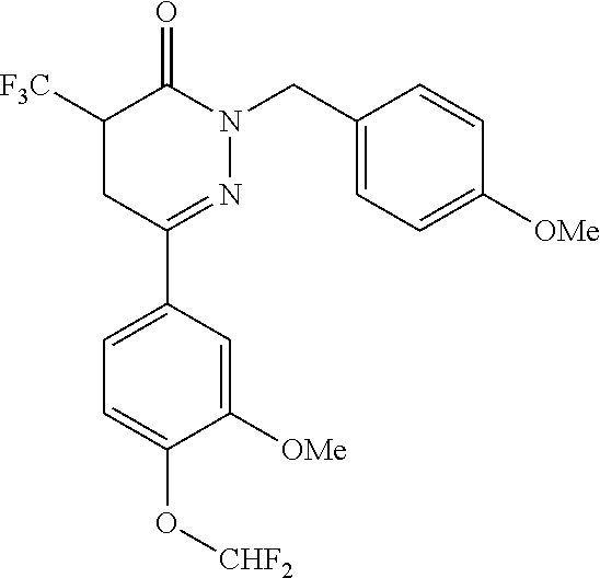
C1([F3C])CC(C2=CC=C(O[CHF2])C([OMe])=C2)=NN(CC2=CC=C([OMe])C=C2)C1=O
